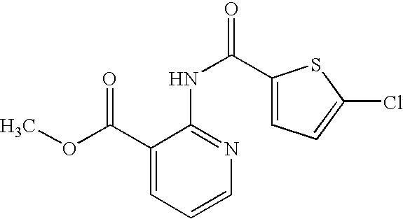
C1(C(OC)=O)=CC=CN=C1NC(=O)C1=CC=C(Cl)S1
